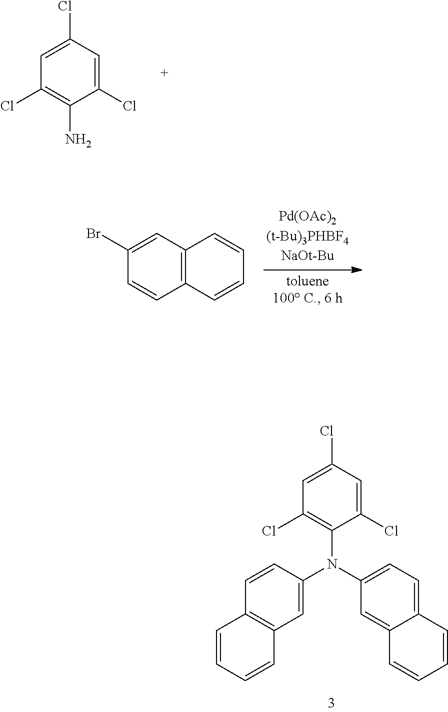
C1=C(Cl)C=C(Cl)C(N(C2=CC3=C(C=C2)C=CC=C3)C2=CC=C3C(=C2)C=CC=C3)=C1Cl.C1=C(Cl)C=C(Cl)C(N)=C1Cl.C1(Br)=CC2=C(C=C1)C=CC=C2
